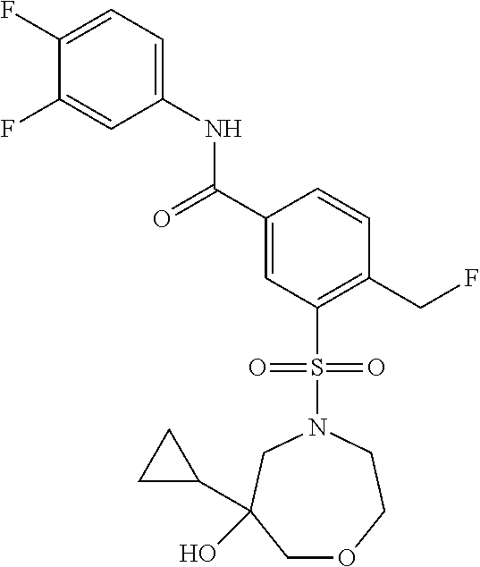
C(C1=CC(S(N2CCOCC(O)(C3CC3)C2)(=O)=O)=C(CF)C=C1)(=O)NC1=CC=C(F)C(F)=C1
